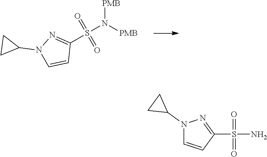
N([PMB])([PMB])S(=O)(=O)C1=NN(C2CC2)C=C1.N1(C2CC2)C=CC(S(=O)(=O)N)=N1
